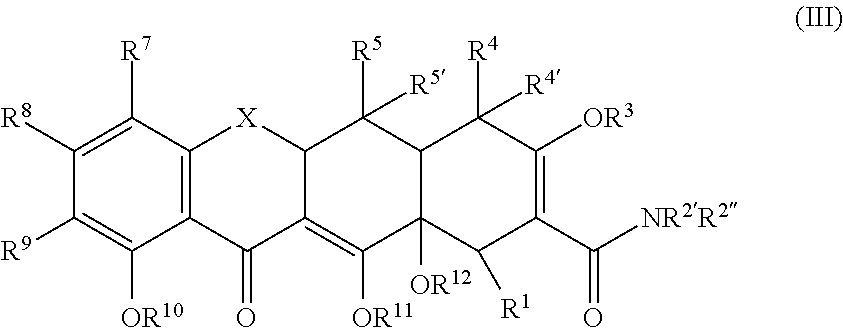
C12=C(C(=O)C3=C([OR11])C4([OR12])C(C([R5])([R5])C3[X]1)C([R4])([R4])C([OR3])=C(C([NR2R2])=O)C4[R1])C([OR10])=C([R9])C([R8])=C2[R7]
